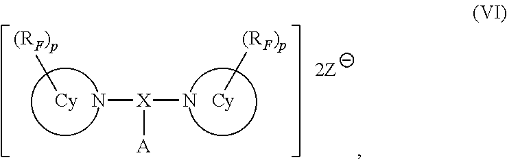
[Cy][(RF)p].N[X](N)[A].[Cy][(RF)p]
